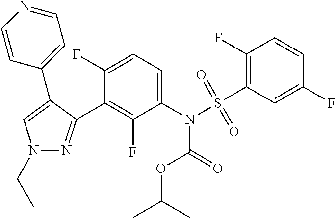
C1(N(S(C2=C(F)C=CC(F)=C2)(=O)=O)C(=O)OC(C)C)=CC=C(F)C(C2=NN(CC)C=C2C2=CC=NC=C2)=C1F
